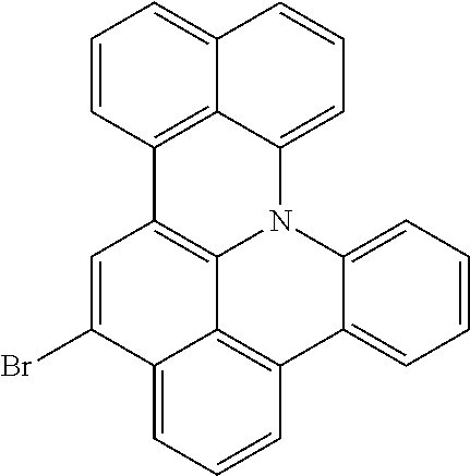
C12=C3C4=CC=CC=C4N4C1=C(C=C(Br)C2=CC=C3)C1=C2C4=CC=CC2=CC=C1
